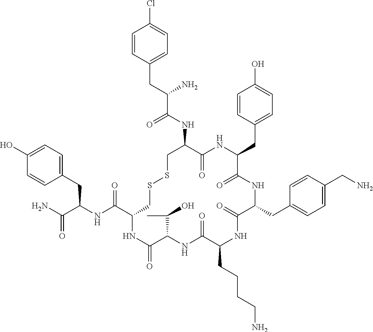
C1=C(O)C=CC(CC(NC(C2CSSCC(NC(C(CC3=CC=C(Cl)C=C3)N)=O)C(=O)NC(CC3=CC=C(O)C=C3)C(=O)NC(CC3=CC=C(CN)C=C3)C(=O)NC(CCCCN)C(=O)NC(C(C)O)C(=O)N2)=O)C(N)=O)=C1
